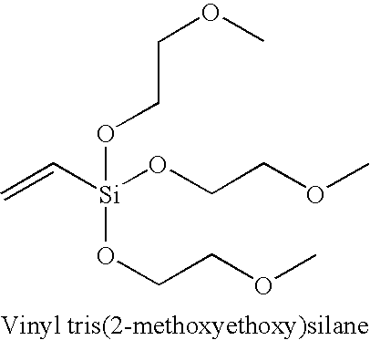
C=C[Si](OCCOC)(OCCOC)OCCOC
